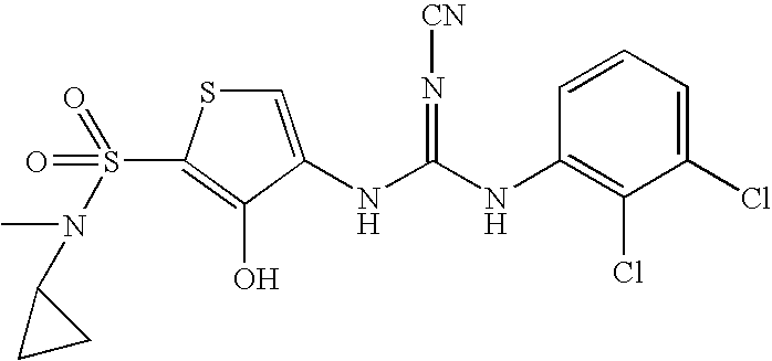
C1=C(NC(=N[CN])NC2=C(Cl)C(Cl)=CC=C2)C(O)=C(S(=O)(=O)N(C)C2CC2)S1
